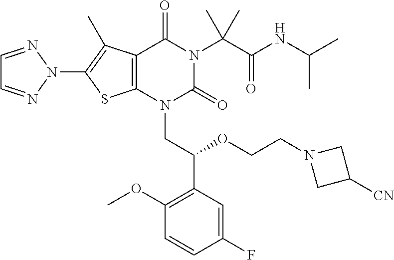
C12=C(N(CC(C3=C(OC)C=CC(F)=C3)OCCN3CC([CN])C3)C(=O)N(C(C(NC(C)C)=O)(C)C)C1=O)SC(N1N=CC=N1)=C2C
